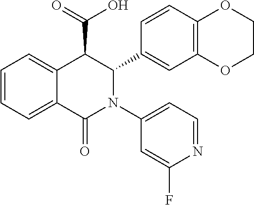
C1=CC=C2C(=C1)C(C(=O)O)C(C1=CC3=C(C=C1)OCCO3)N(C1=CC=NC(F)=C1)C2=O
